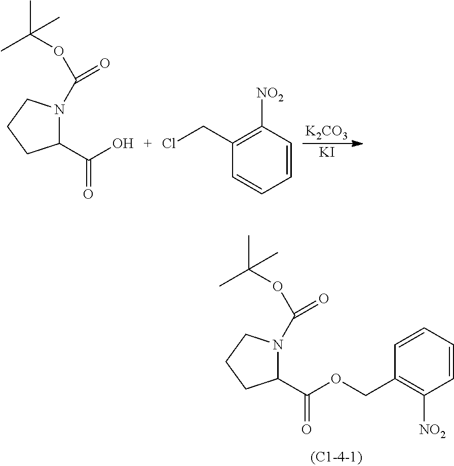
C(C1N(C(OC(C)(C)C)=O)CCC1)(O)=O.C1(CCl)=C([NO2])C=CC=C1.[K2CO3].[KI].C(OCC1=C([NO2])C=CC=C1)(=O)C1N(C(OC(C)(C)C)=O)CCC1
